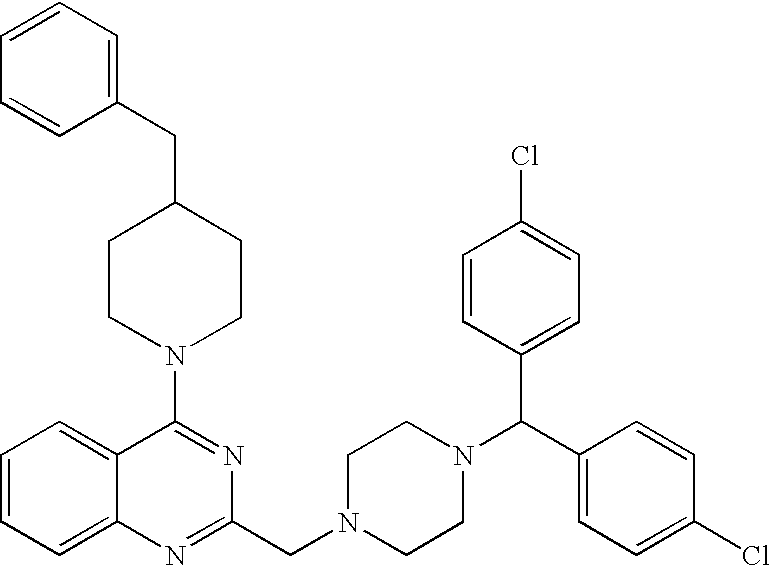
C1(N2CCC(CC3=CC=CC=C3)CC2)=NC(CN2CCN(C(C3=CC=C(Cl)C=C3)C3=CC=C(Cl)C=C3)CC2)=NC2=CC=CC=C12
